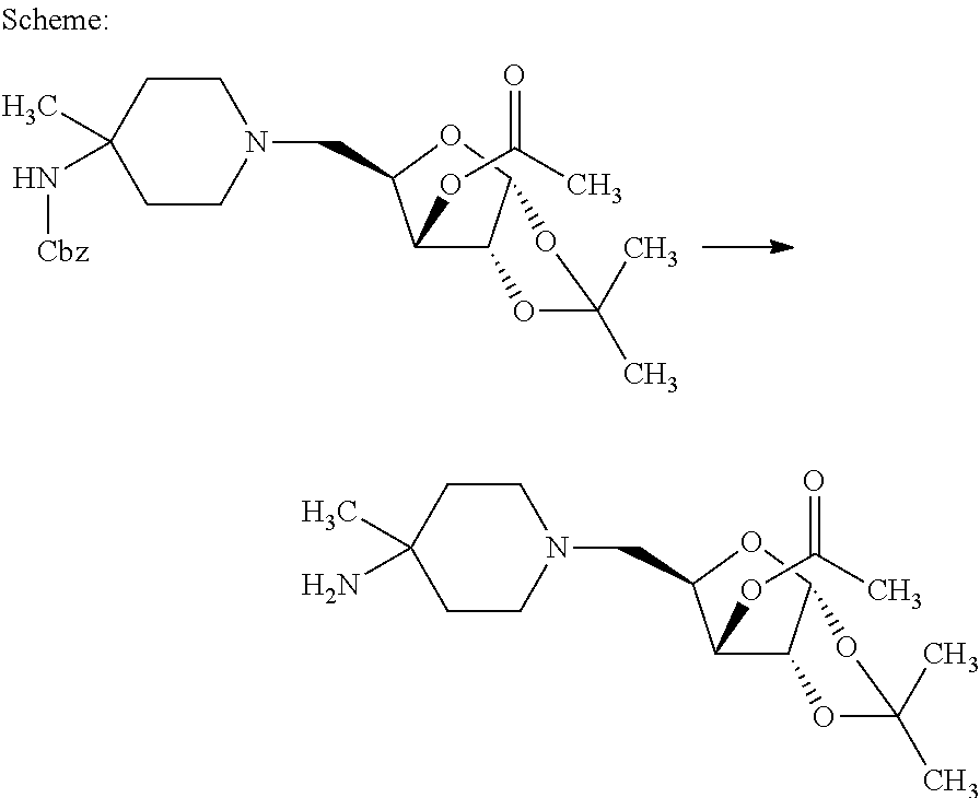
C1CC(C)(N[Cbz])CCN1CC1C(OC(C)=O)C2C(O1)OC(C)(C)O2.C1CC(C)(N)CCN1CC1C(OC(C)=O)C2C(O1)OC(C)(C)O2
